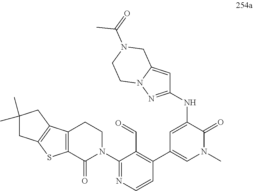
N(C1=CC(C2=C(C=O)C(N3CCC4=C(C3=O)SC3=C4CC(C)(C)C3)=NC=C2)=CN(C)C1=O)C1=NN2C(=C1)CN(C(=O)C)CC2
